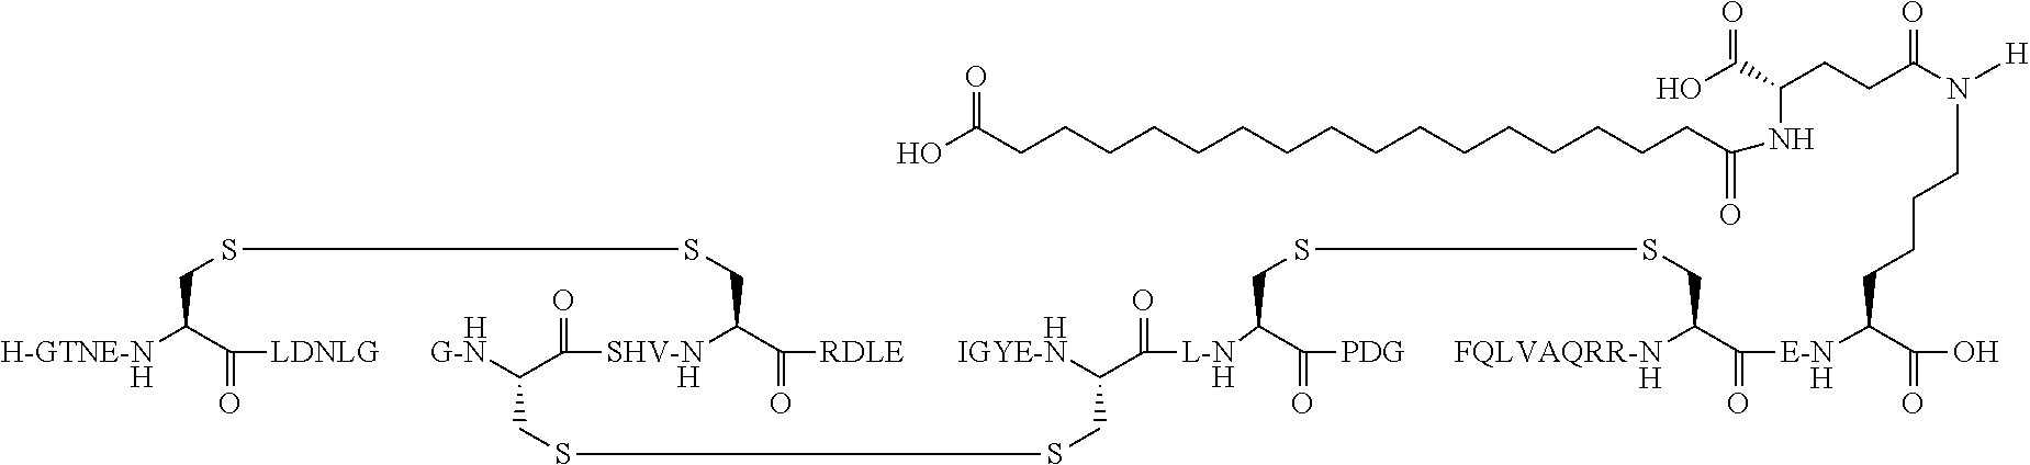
[H].[H].[H].[H].[H].[H].OC(CCCCCCCCCCCCCCCCC(=O)NC(C(=O)O)CCC(=O)N([H])CCCCC(C(=O)O)[E-N]C(=O)C([FQLVAQRR-N])CSSCC(C(=O)[PDG])[L-N]C(=O)C([IGYE-N])CSSCC(C(=O)[SHV-N]C(C(=O)[RDLE])CSSCC(C(=O)[LDNLG])[H-GTNE-N])[G-N])=O.[H]
